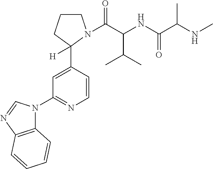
C1=CC(C2([H])CCCN2C(C(NC(C(NC)C)=O)C(C)C)=O)=CC(N2C3=C(N=C2)C=CC=C3)=N1
